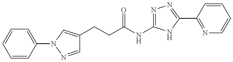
C1=NN(C2=CC=CC=C2)C=C1CCC(NC1=NN=C(C2=NC=CC=C2)N1)=O
